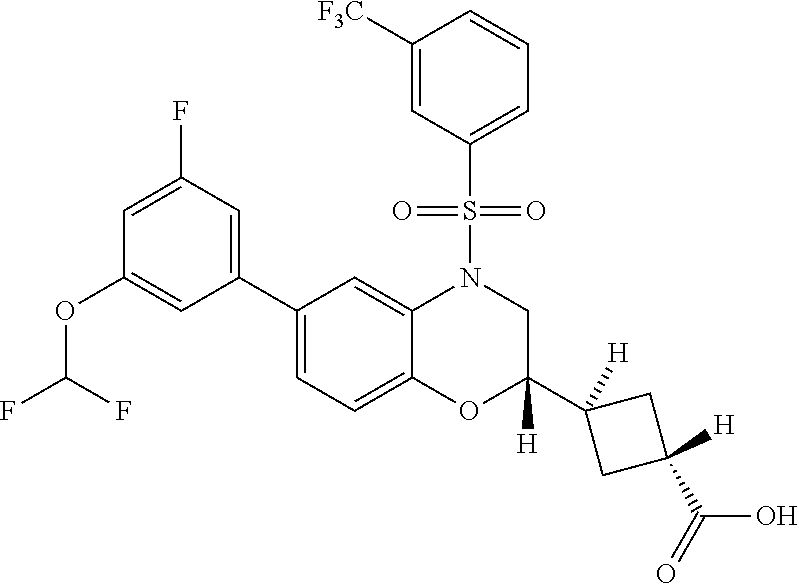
C1=C(F)C=C(C2=CC=C3C(=C2)N(S(C2=CC=CC([F3C])=C2)(=O)=O)CC(C2([H])CC(C(=O)O)([H])C2)([H])O3)C=C1OC(F)F
